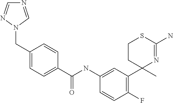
C1=C(NC(C2=CC=C(CN3C=NC=N3)C=C2)=O)C=CC(F)=C1C1(C)N=C(N)SCC1
